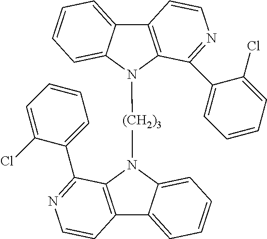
C12=C(N([(CH2)3]N3C4=C(C5=CC=CC=C35)C=CN=C4C3=CC=CC=C3Cl)C3=CC=CC=C13)C(C1=CC=CC=C1Cl)=NC=C2
